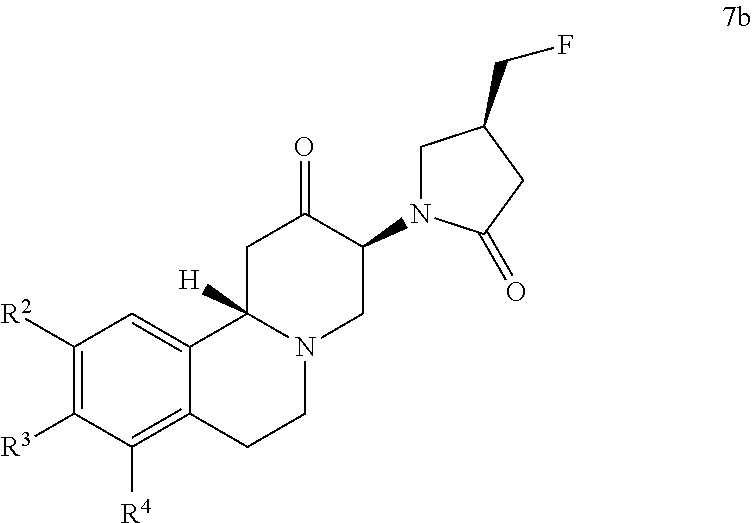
C1([R2])=C([R3])C([R4])=C2C(=C1)C1([H])N(CC2)CC(N2CC(CF)CC2=O)C(=O)C1
